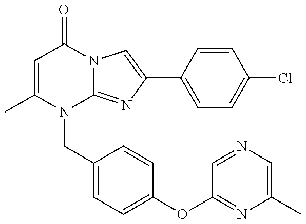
C1=C(C)N(CC2=CC=C(OC3=NC(C)=CN=C3)C=C2)C2=NC(C3=CC=C(Cl)C=C3)=CN2C1=O
